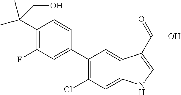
C1(C2=CC(F)=C(C(C)(C)CO)C=C2)=C(Cl)C=C2C(=C1)C(C(=O)O)=CN2
